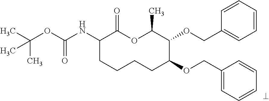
N(C1CCCCC(OCC2=CC=CC=C2)C(OCC2=CC=CC=C2)C(C)OC1=O)C(OC(C)(C)C)=O
